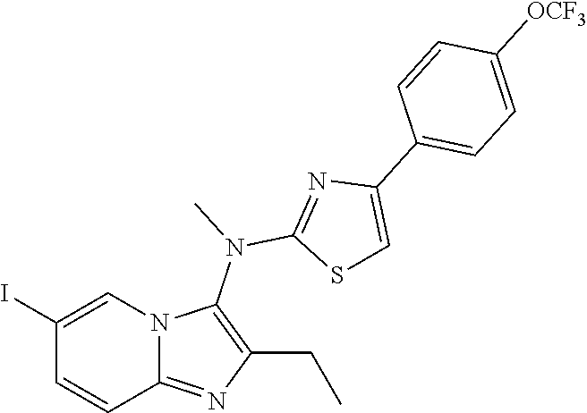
IC1=CN2C(=NC(CC)=C2N(C)C2=NC(C3=CC=C([OCF3])C=C3)=CS2)C=C1
